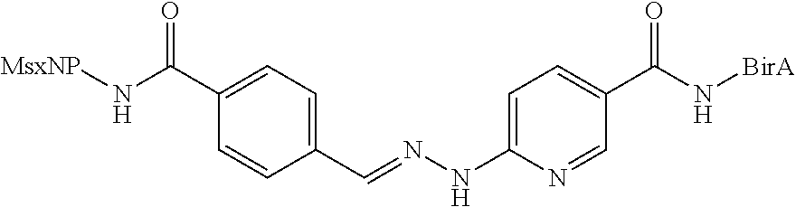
C1(C(N[MsxNP])=O)=CC=C(C=NNC2=CC=C(C(N[BirA])=O)C=N2)C=C1
